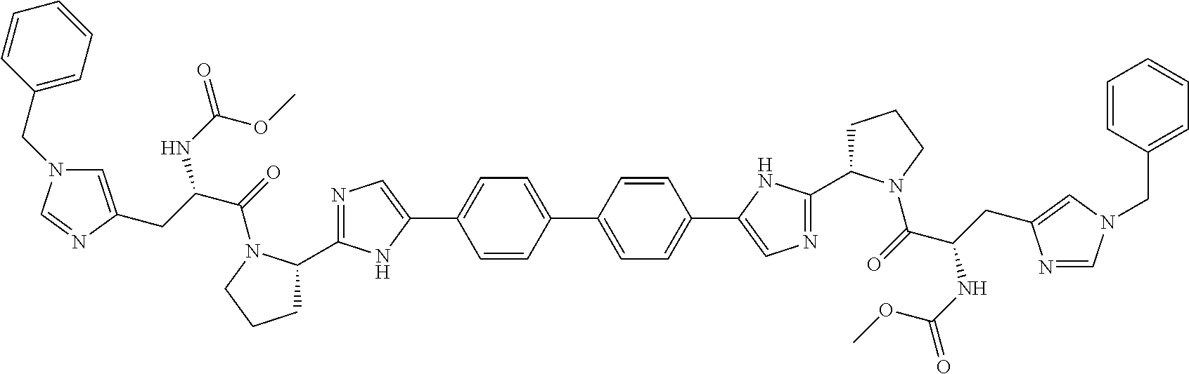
C1=CC(C2=CC=C(C3=CN=C(C4CCCN4C(C(CC4=CN(CC5=CC=CC=C5)C=N4)NC(=O)OC)=O)N3)C=C2)=CC=C1C1=CN=C(C2CCCN2C(C(CC2=CN(CC3=CC=CC=C3)C=N2)NC(=O)OC)=O)N1
